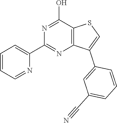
N1=C(O)C2=C(N=C1C1=CC=CC=N1)C(C1=CC(C#N)=CC=C1)=CS2
